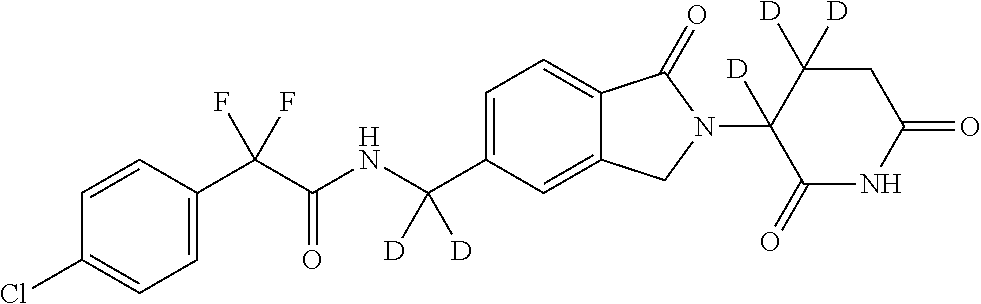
C1=CC(C(C(NC(C2=CC=C3C(=C2)CN(C2([D])C(=O)NC(=O)CC2([D])[D])C3=O)([D])[D])=O)(F)F)=CC=C1Cl
